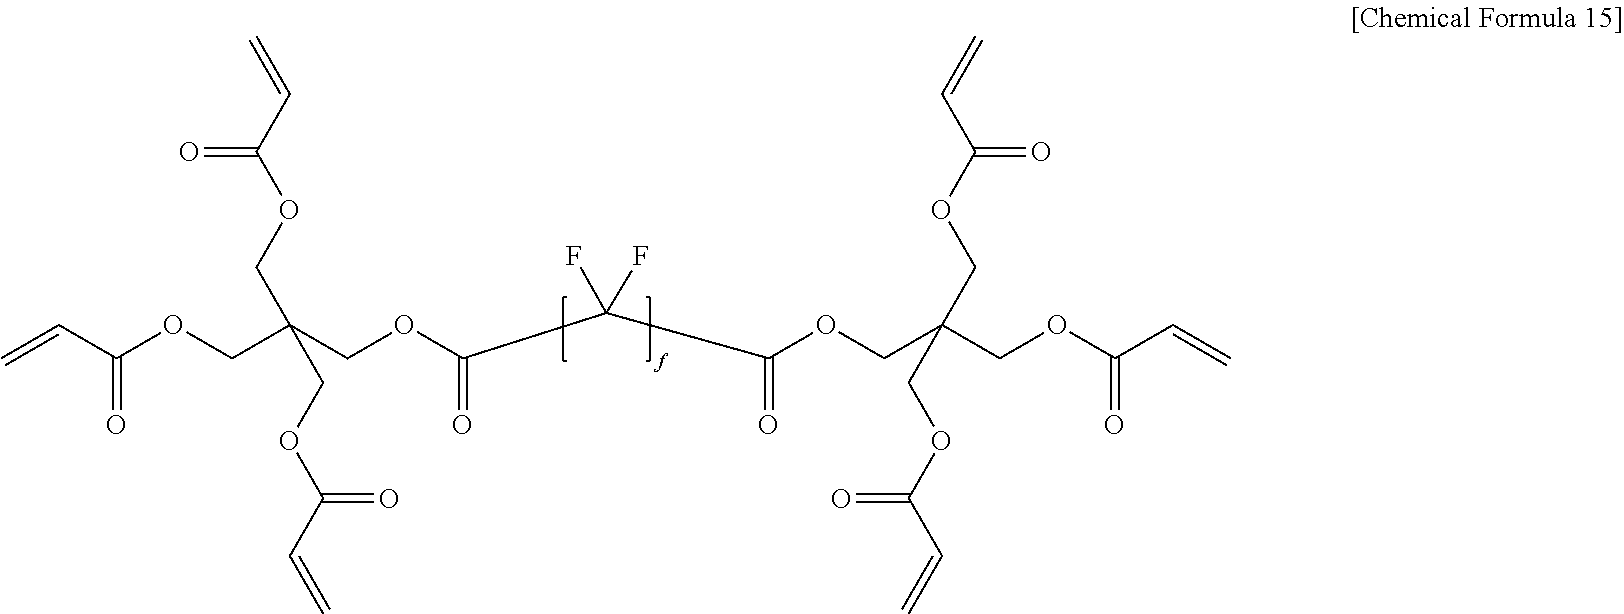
C=CC(OCC(COC(=O)C(C(=O)OCC(COC(C=C)=O)(COC(C=C)=O)COC(C=C)=O)(F)F)(COC(C=C)=O)COC(C=C)=O)=O
